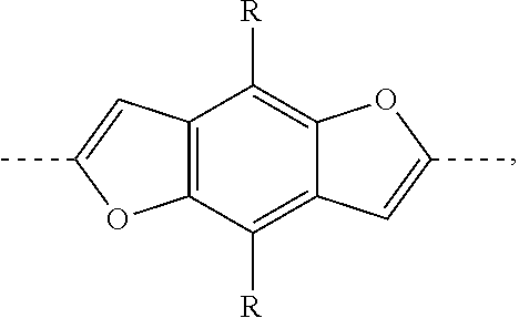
C12=C(C([R])=C3C(=C1[R])OC(C)=C3)OC(C)=C2
